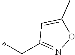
C(C)C1=NOC(C)=C1
